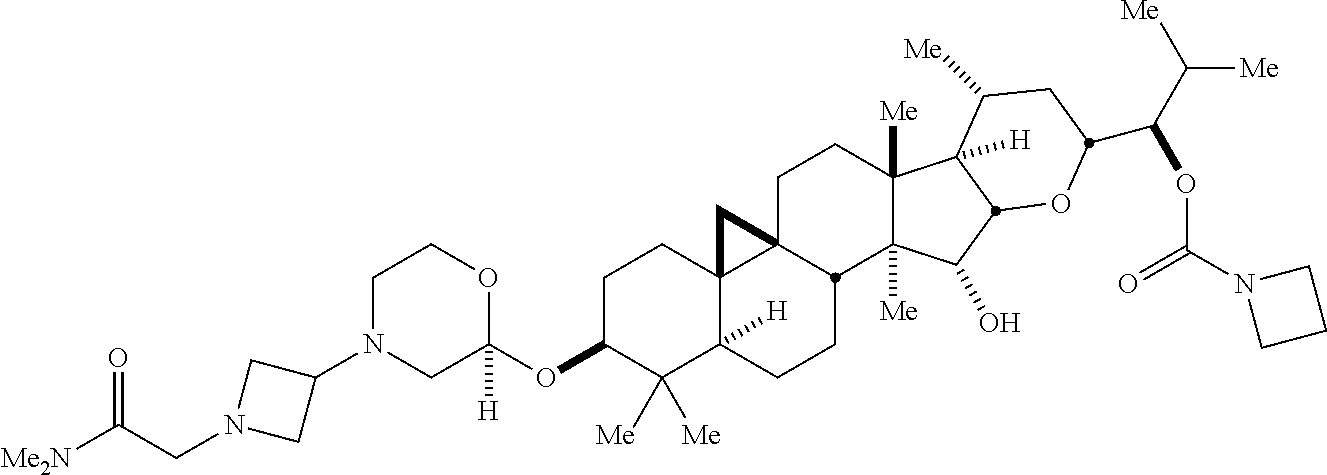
C1N(C2CN(CC([Me2N])=O)C2)CC(OC2C([Me])([Me])C3([H])C4(CC2)C2(CCC5([Me])C([Me])(C(O)C6C5([H])C([Me])CC(C(C([Me])[Me])OC(N5CCC5)=O)O6)C2CC3)C4)([H])OC1
